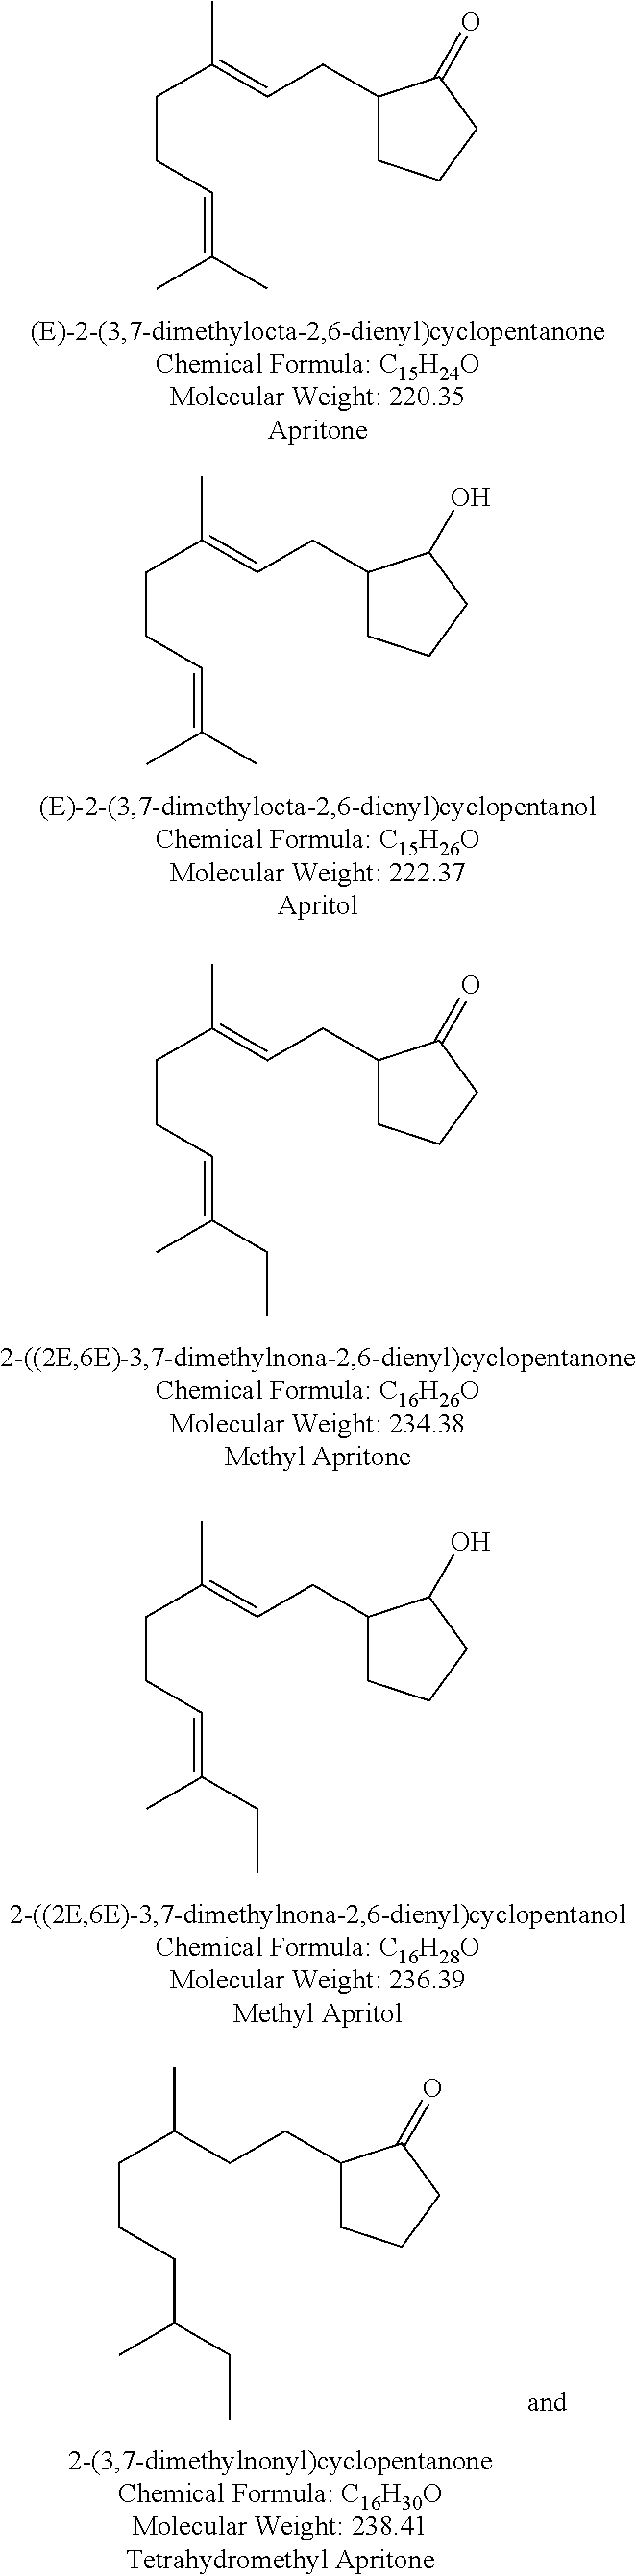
CC(CCC=C(C)C)=CCC1CCCC1=O.CC(CCC=C(C)C)=CCC1CCCC1O.CC(CCC=C(CC)C)=CCC1CCCC1=O.CC(CCC=C(CC)C)=CCC1CCCC1O.CC(CCCC(CC)C)CCC1CCCC1=O
